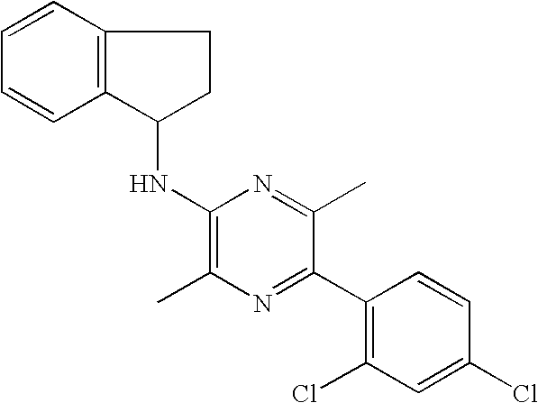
C1(NC2C3=C(CC2)C=CC=C3)=C(C)N=C(C2=C(Cl)C=C(Cl)C=C2)C(C)=N1
